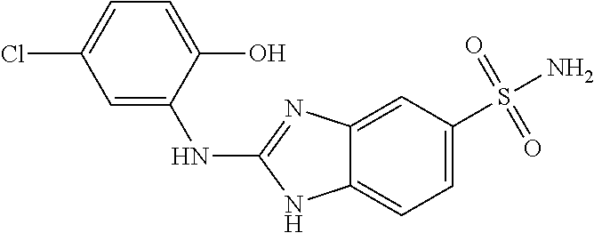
NS(C1=CC=C2C(=C1)N=C(NC1=CC(Cl)=CC=C1O)N2)(=O)=O
